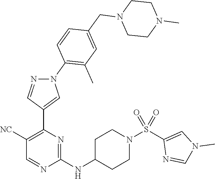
C1([NC])=C(C2=CN(C3=C(C)C=C(CN4CCN(C)CC4)C=C3)N=C2)N=C(NC2CCN(S(C3=CN(C)C=N3)(=O)=O)CC2)N=C1
